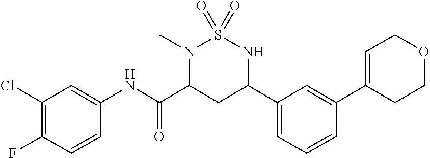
C1(Cl)=C(F)C=CC(NC(C2CC(C3=CC=CC(C4=CCOCC4)=C3)NS(=O)(=O)N2C)=O)=C1
